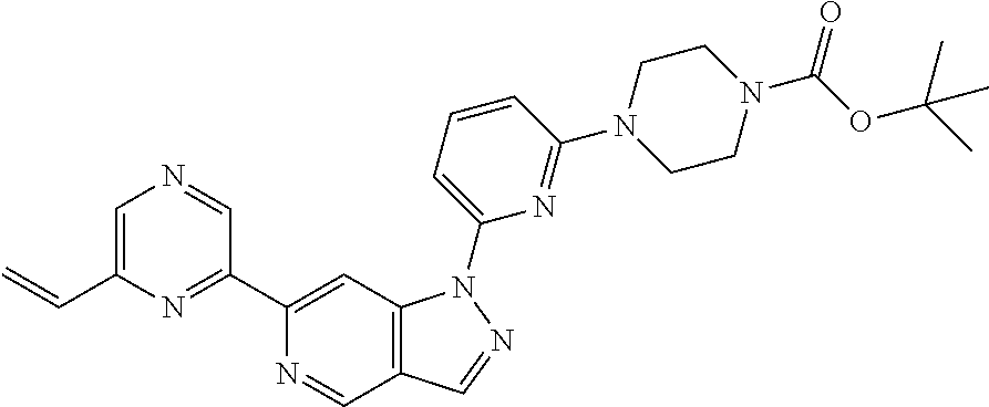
N1=CC2=C(C=C1C1=NC(C=C)=CN=C1)N(C1=CC=CC(N3CCN(C(OC(C)(C)C)=O)CC3)=N1)N=C2
